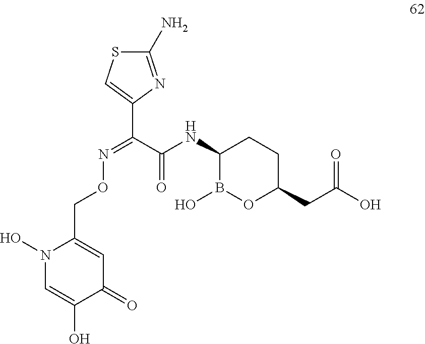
C1(C(C(NC2B(O)OC(CC(O)=O)CC2)=O)=NOCC2=CC(=O)C(O)=CN2O)=CSC(N)=N1
